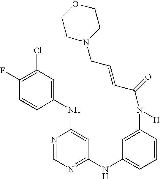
C1(NC2=CC(Cl)=C(F)C=C2)=CC(NC2=CC=CC(N([H])C(C=CCN3CCOCC3)=O)=C2)=NC=N1
